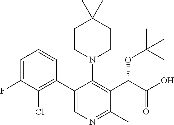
C1=C(F)C(Cl)=C(C2=CN=C(C)C(C(C(O)=O)OC(C)(C)C)=C2N2CCC(C)(C)CC2)C=C1
